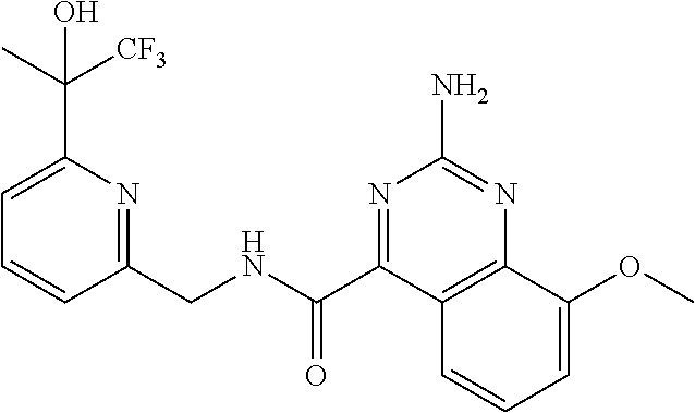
C1=C(C([CF3])(C)O)N=C(CNC(=O)C2=NC(N)=NC3=C2C=CC=C3OC)C=C1
